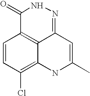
C1=CC(Cl)=C2C3=C1C(=O)NN=C3C=C(C)N2
